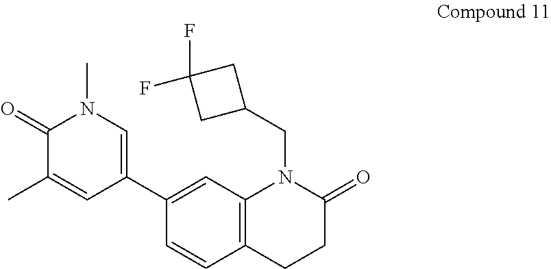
C1(C2=CN(C)C(=O)C(C)=C2)=CC2=C(C=C1)CCC(=O)N2CC1CC(F)(F)C1
